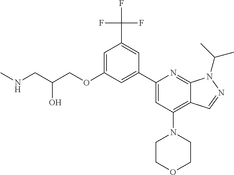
C(O)(CNC)COC1=CC(C(F)(F)F)=CC(C2=CC(N3CCOCC3)=C3C(=N2)N(C(C)C)N=C3)=C1
